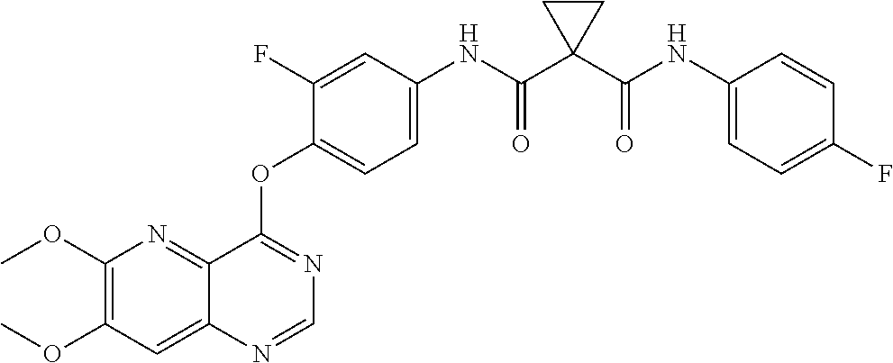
C12=NC(OC)=C(OC)C=C1N=CN=C2OC1=CC=C(NC(C2(C(NC3=CC=C(F)C=C3)=O)CC2)=O)C=C1F
